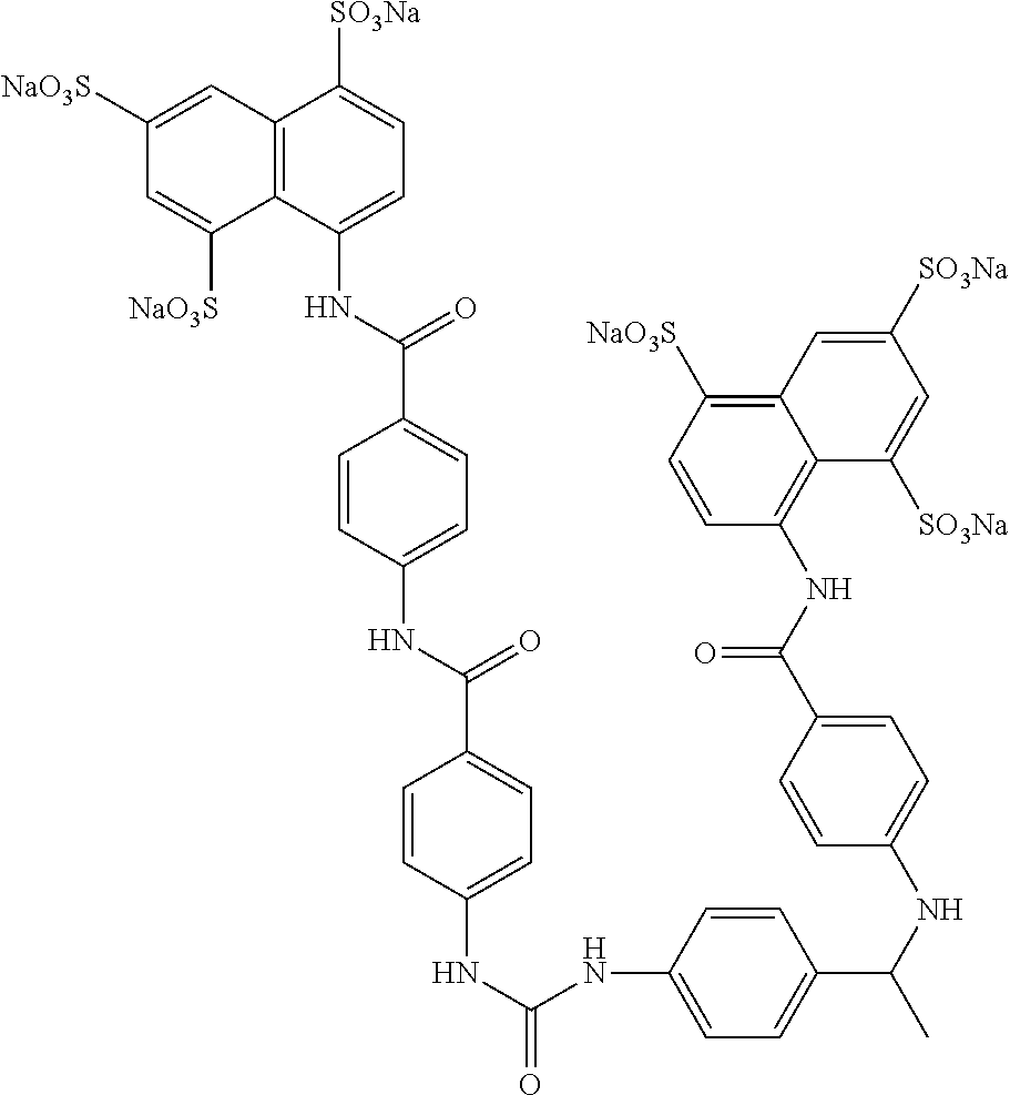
C12=C(C(NC(C3=CC=C(NC(C4=CC=C(NC(=O)NC5=CC=C(C(NC6=CC=C(C(NC7=C8C(=C([NaO3S])C=C7)C=C([SO3Na])C=C8[SO3Na])=O)C=C6)C)C=C5)C=C4)=O)C=C3)=O)=CC=C1[SO3Na])C([NaO3S])=CC([NaO3S])=C2
